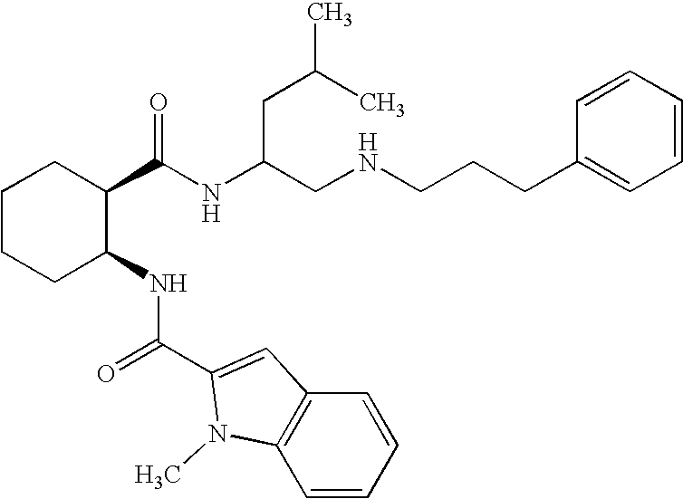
C1CCC(NC(C2=CC3=C(N2C)C=CC=C3)=O)C(C(NC(CNCCCC2=CC=CC=C2)CC(C)C)=O)C1
